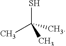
SC(C)(C)C
